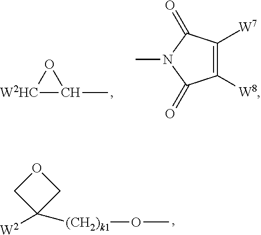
C1([(CH2)k1]OC)([W2])COC1.[W2HC]1C(C)O1.C1([W8])=C([W7])C(=O)N(C)C1=O
